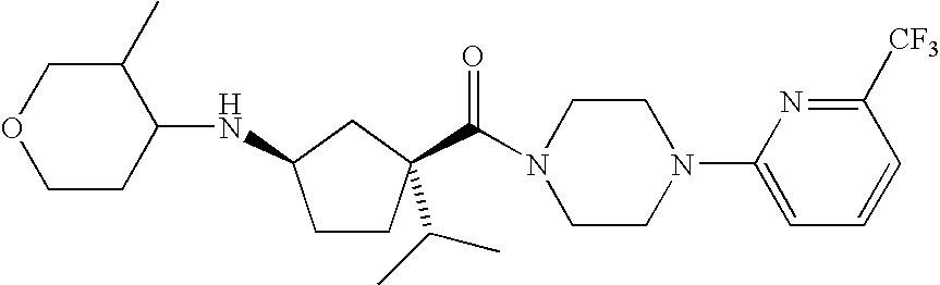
O1CCC(NC2CCC(C(N3CCN(C4=CC=CC([CF3])=N4)CC3)=O)(C(C)C)C2)C(C)C1
